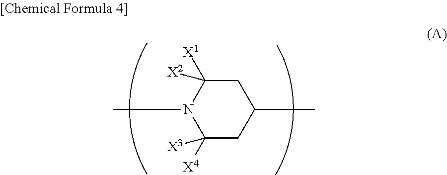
N1(C)C([X4])([X3])CC(C)CC1([X1])[X2]
